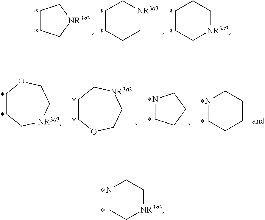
N1CC[NR3a3]CC1.C1CC[NR3a3]CC1.C1CCC[NR3a3]C1.C1CC[NR3a3]C1.N1CCCCC1.C1CC[NR3a3]CCO1.N1CCCC1.C1COCC[NR3a3]C1
